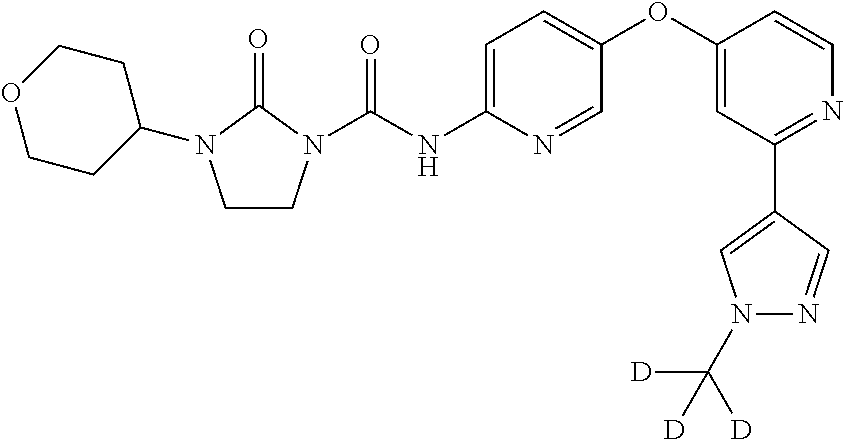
C1CN(C(NC2=CC=C(OC3=CC(C4=CN(C([D])([D])[D])N=C4)=NC=C3)C=N2)=O)C(=O)N1C1CCOCC1
